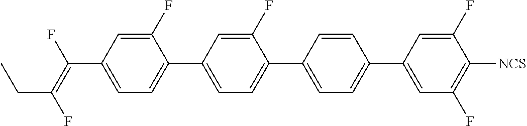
C(C1=CC=C(C2=CC=C(C3=CC=C(C4=CC(F)=C([NCS])C(F)=C4)C=C3)C(F)=C2)C(F)=C1)(=C(F)CC)F
